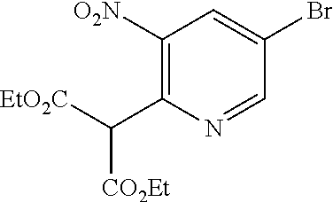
C1([O2N])=C(C([EtO2C])[CO2Et])N=CC(Br)=C1
